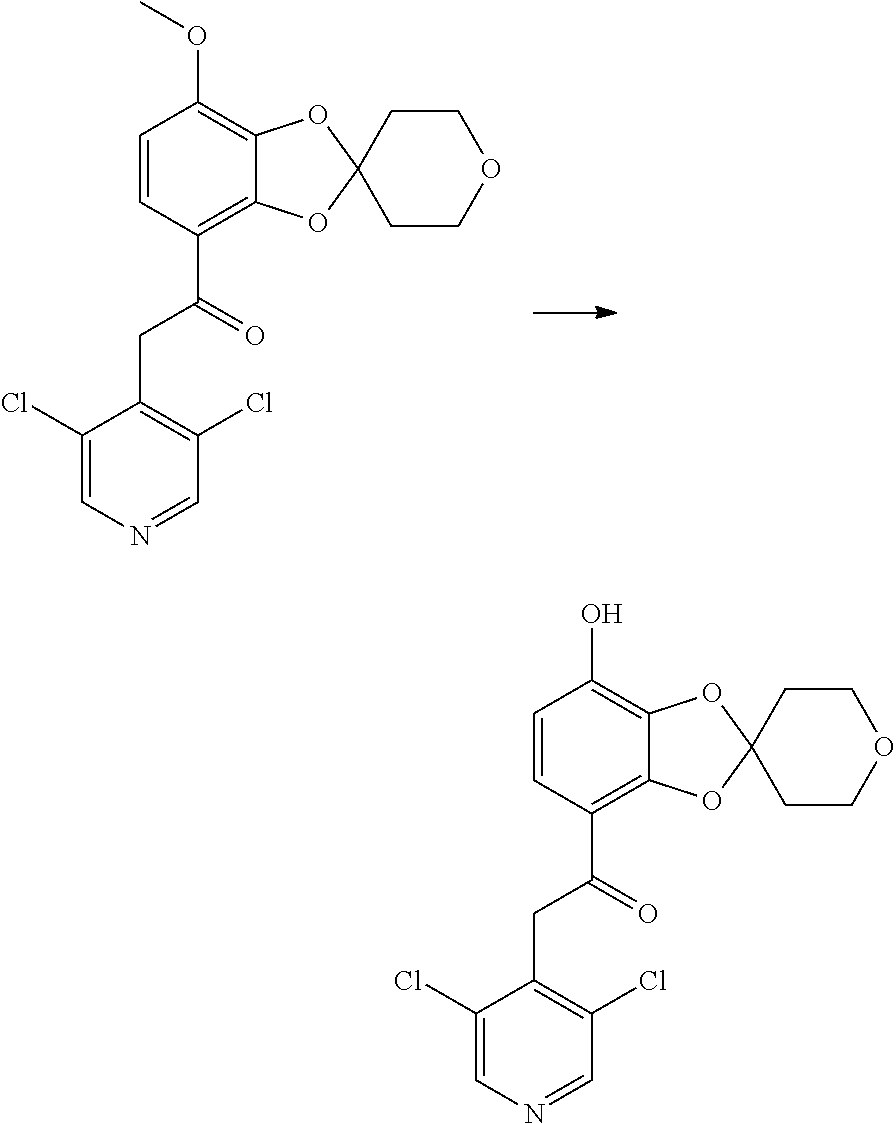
C1(Cl)=CN=CC(Cl)=C1CC(C1=C2C(=C(OC)C=C1)OC1(O2)CCOCC1)=O.C1(Cl)=CN=CC(Cl)=C1CC(C1=C2C(=C(O)C=C1)OC1(O2)CCOCC1)=O
